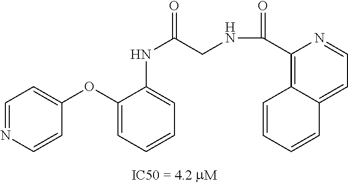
C1=NC=CC(OC2=CC=CC=C2NC(CNC(C2=C3C(=CC=N2)C=CC=C3)=O)=O)=C1
